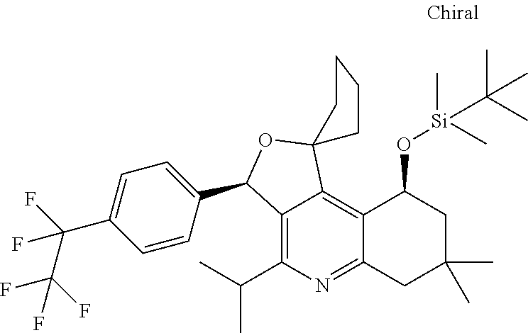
C12=C(C(C)C)N=C3C(=C1C1(OC2C2=CC=C(C(F)(C(F)(F)F)F)C=C2)CCCC1)C(O[Si](C)(C(C)(C)C)C)CC(C)(C)C3
